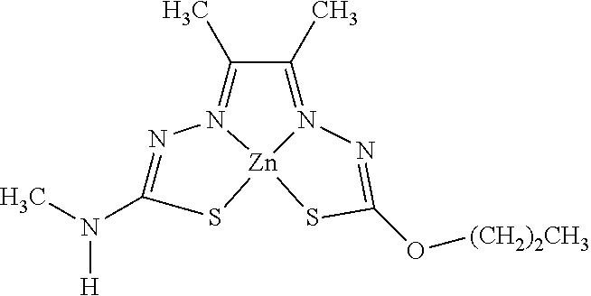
N1=C(N(C)[H])S[Zn]23N1=C(C)C(C)=N2N=C(O[(CH2)2CH3])S3
